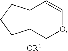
C12C=COCC1([OR1])CCC2
